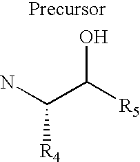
NC(C([R5])O)[R4]
